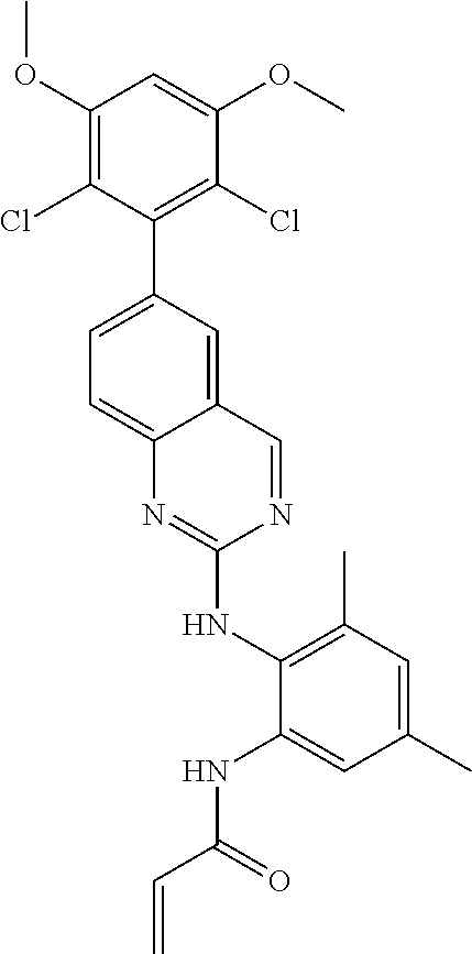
C1(OC)=C(Cl)C(C2=CC=C3C(=C2)C=NC(NC2=C(C)C=C(C)C=C2NC(C=C)=O)=N3)=C(Cl)C(OC)=C1
